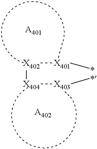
[X402]([X404][X403](C)C)[X401](C)C.[A401].[A402]
